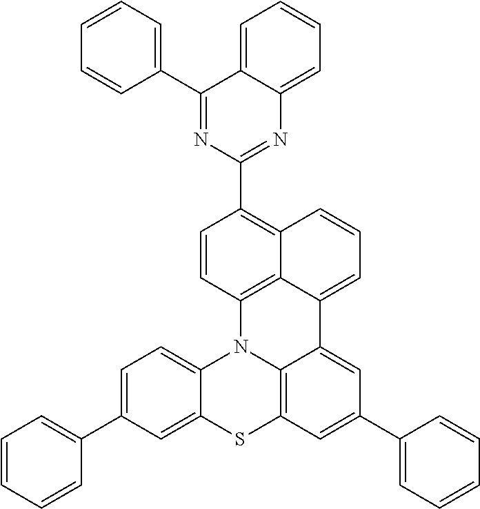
C1=CC2=C3C(=C1C1=NC4=CC=CC=C4C(C4=CC=CC=C4)=N1)C=CC=C3C1=CC(C3=CC=CC=C3)=CC3=C1N2C1=CC=C(C2=CC=CC=C2)C=C1S3
